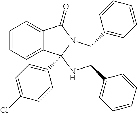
C12=CC=CC=C1C1(C3=CC=C(Cl)C=C3)N(C2=O)C(C2=CC=CC=C2)C(C2=CC=CC=C2)N1
